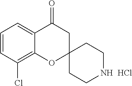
C1=CC(Cl)=C2C(=C1)C(=O)CC1(O2)CCNCC1.Cl
